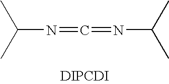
CC(C)N=C=NC(C)C.[DIPCDI]
